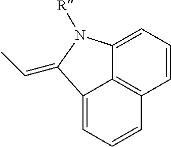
C1=CC=C2C3=C1C=CC=C3C(=CC)N2[R]
